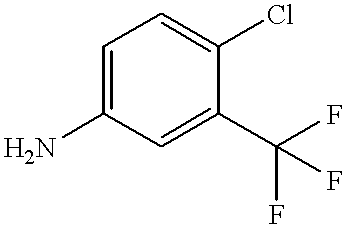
C1=C(N)C=C(C(F)(F)F)C(Cl)=C1
